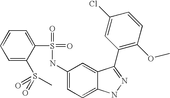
C1=CC=C(S(=O)(=O)C)C(S(=O)(=O)NC2=CC=C3C(=C2)C(C2=C(OC)C=CC(Cl)=C2)=NN3)=C1
